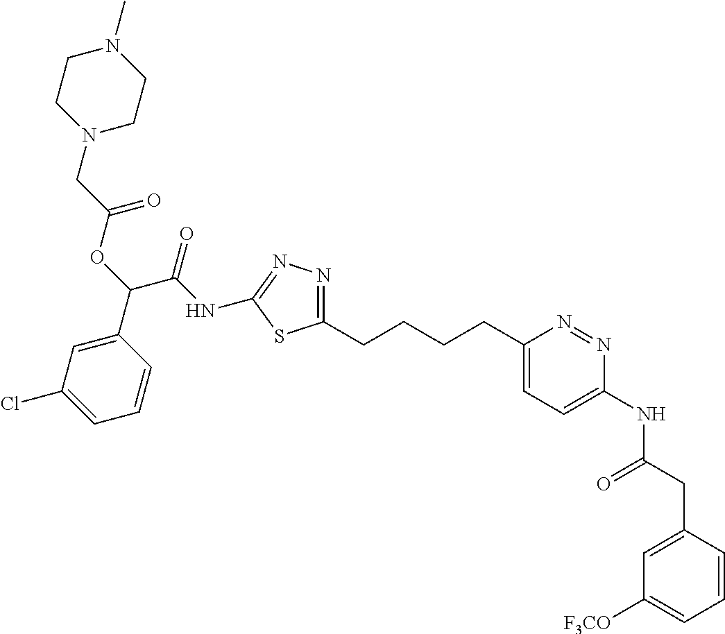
C1(CCCCC2=CC=C(NC(CC3=CC([F3CO])=CC=C3)=O)N=N2)=NN=C(NC(C(OC(CN2CCN(C)CC2)=O)C2=CC(Cl)=CC=C2)=O)S1
